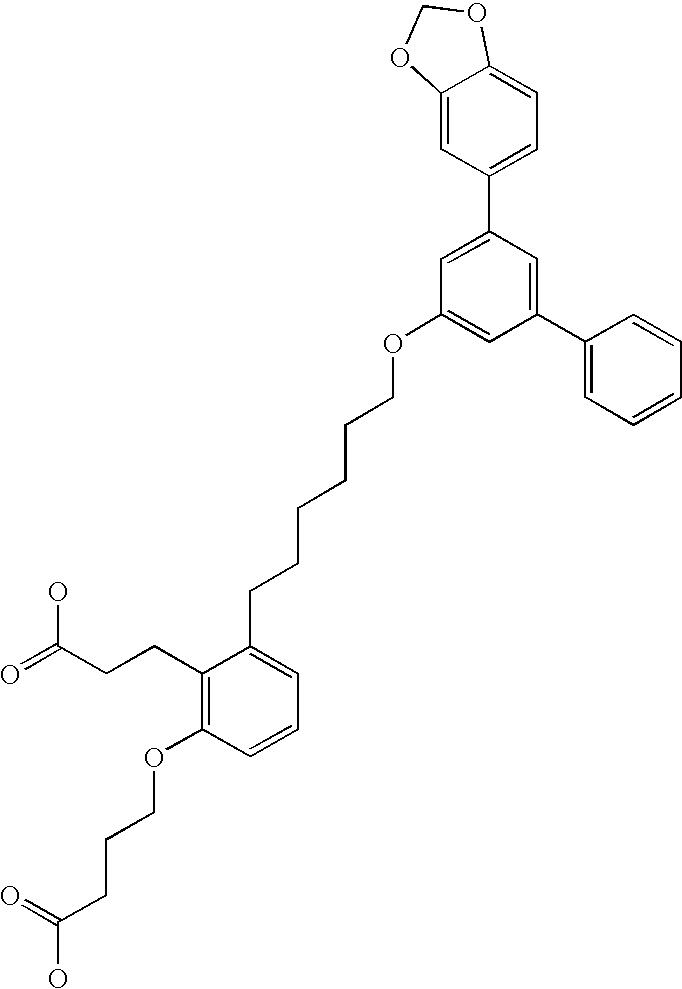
C1(C2=CC(OCCCCCCC3=CC=CC(OCCCC(O)=O)=C3CCC(=O)O)=CC(C3=CC=CC=C3)=C2)=CC=C2C(=C1)OCO2
